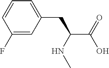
C(C(NC)CC1=CC=CC(F)=C1)(O)=O
